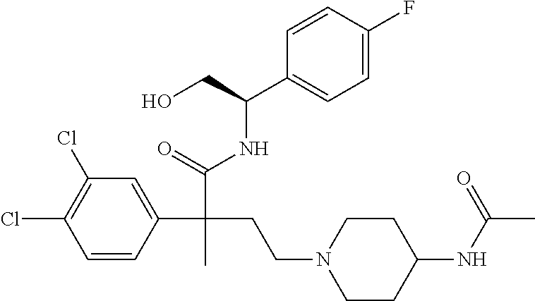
C1=CC(C(C(=O)NC(C2=CC=C(F)C=C2)CO)(CCN2CCC(NC(=O)C)CC2)C)=CC(Cl)=C1Cl
